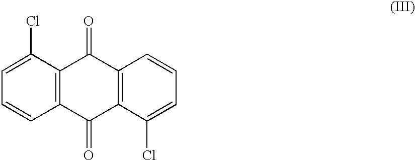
C12=C(C(Cl)=CC=C1)C(=O)C1=C(C2=O)C(Cl)=CC=C1
